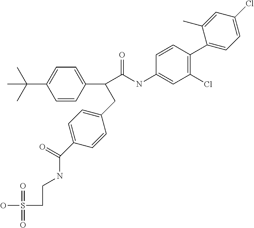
C1=CC(C(C(NC2=CC(Cl)=C(C3=CC=C(Cl)C=C3C)C=C2)=O)CC2=CC=C(C(NCCS(O)(=O)=O)=O)C=C2)=CC=C1C(C)(C)C
